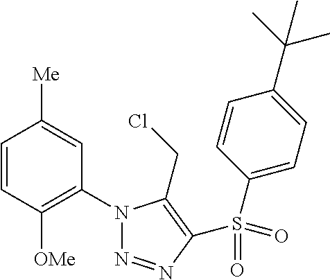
C1=CC([OMe])=C(N2N=NC(S(=O)(C3=CC=C(C(C)(C)C)C=C3)=O)=C2CCl)C=C1[Me]
